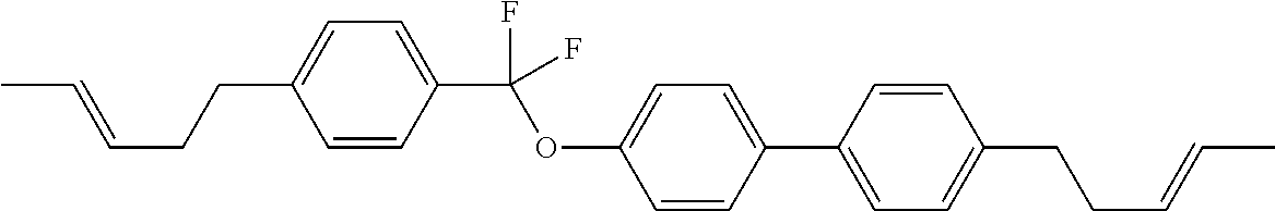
C1=CC(C(OC2=CC=C(C3=CC=C(CCC=CC)C=C3)C=C2)(F)F)=CC=C1CCC=CC
